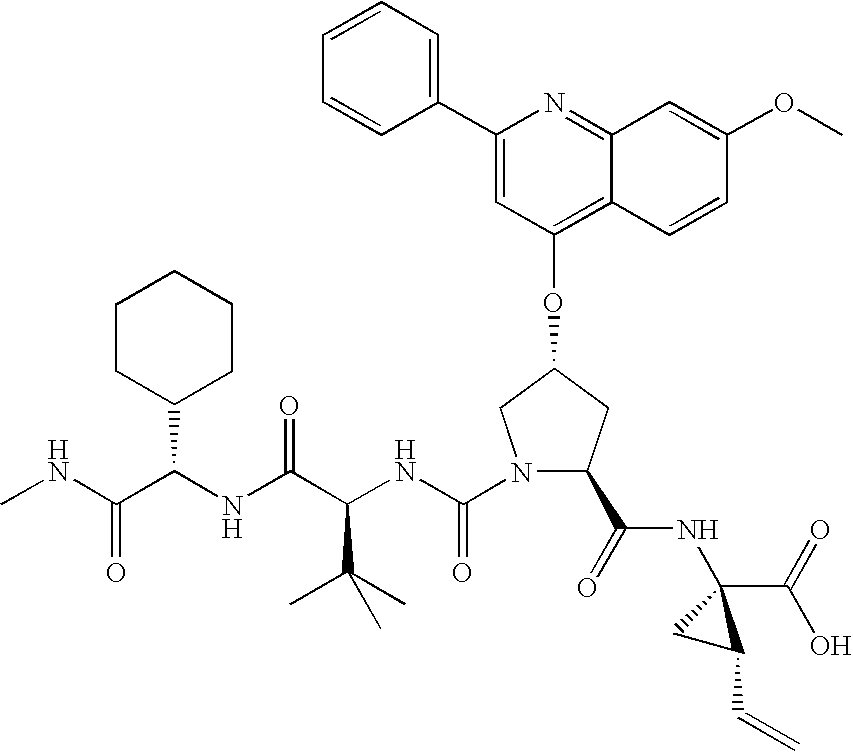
C1(C2=CC=CC=C2)=CC(OC2CC(C(NC3(C(O)=O)CC3C=C)=O)N(C(NC(C(NC(C(NC)=O)C3CCCCC3)=O)C(C)(C)C)=O)C2)=C2C(=N1)C=C(OC)C=C2
